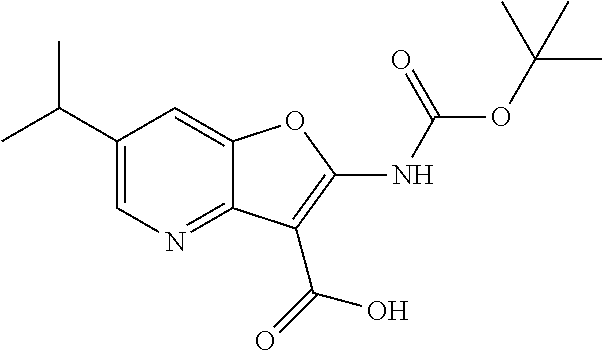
C1(C(C)C)=CN=C2C(=C1)OC(NC(=O)OC(C)(C)C)=C2C(O)=O
